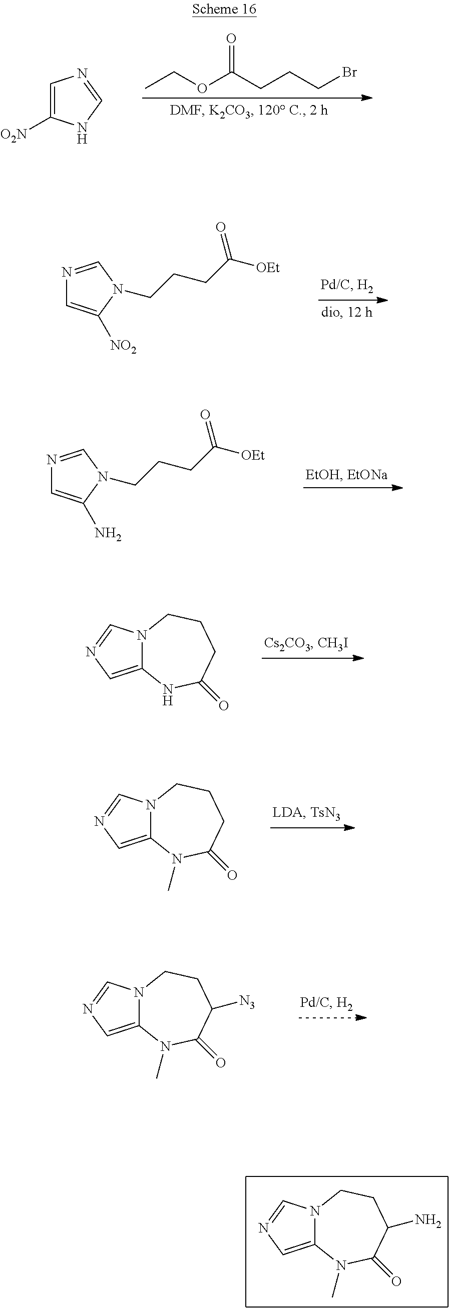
CCOC(CCCBr)=O.C1=C([O2N])NC=N1.N1=CN(CCCC([OEt])=O)C([NO2])=C1.N1=CN(CCCC([OEt])=O)C(N)=C1.C12=CN=CN1CCCC(=O)N2.C12=CN=CN1CCCC(=O)N2C.C12=CN=CN1CCC([N3])C(=O)N2C.C12=CN=CN1CCC(N)C(=O)N2C
